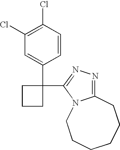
C1=CC(Cl)=C(Cl)C=C1C1(C2=NN=C3N2CCCCCC3)CCC1
